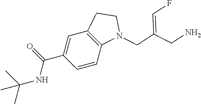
C1=CC2=C(C=C1C(=O)NC(C)(C)C)CCN2CC(CN)=CF
